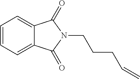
C1=CC=C2C(=C1)C(=O)N(CCCC=C)C2=O
